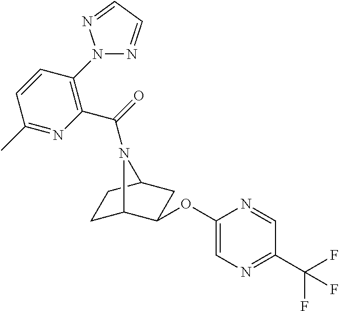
C1C2C(OC3=CN=C(C(F)(F)F)C=N3)CC(C1)N2C(=O)C1=C(N2N=CC=N2)C=CC(C)=N1
